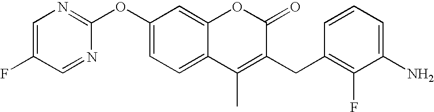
C1(OC2=NC=C(F)C=N2)=CC=C2C(=C1)OC(=O)C(CC1=C(F)C(N)=CC=C1)=C2C
